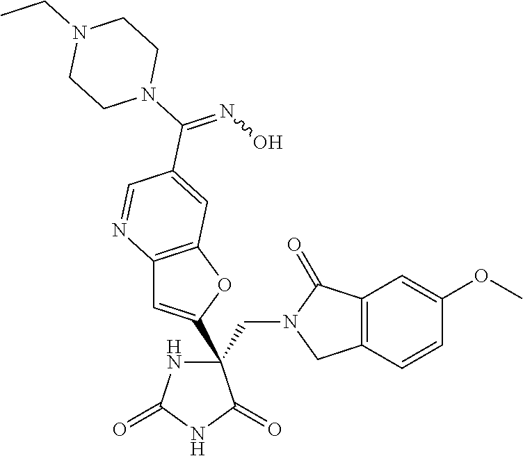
C(C1(C2=CC3=C(O2)C=C(C(N2CCN(CC)CC2)=NO)C=N3)NC(=O)NC1=O)N1CC2=C(C1=O)C=C(OC)C=C2
